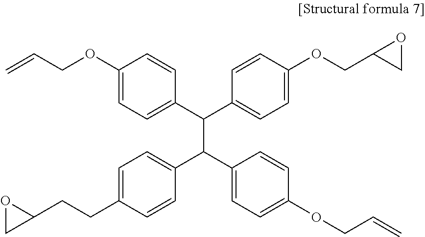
C1(OCC=C)=CC=C(C(C2=CC=C(OCC3CO3)C=C2)C(C2=CC=C(OCC=C)C=C2)C2=CC=C(CCC3OC3)C=C2)C=C1
